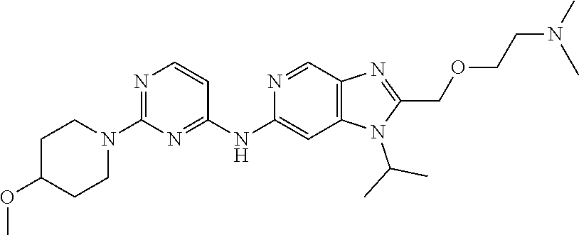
N1=C(N2CCC(OC)CC2)N=C(NC2=CC3=C(C=N2)N=C(COCCN(C)C)N3C(C)C)C=C1
